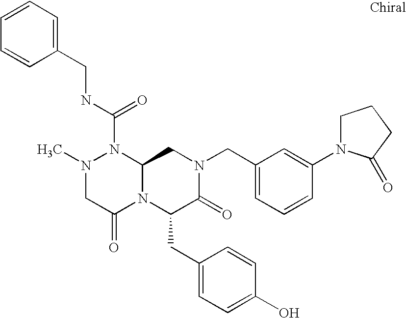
N1(C(NCC2=CC=CC=C2)=O)N(C)CC(=O)N2C1CN(CC1=CC=CC(N3CCCC3=O)=C1)C(=O)C2CC1=CC=C(O)C=C1
